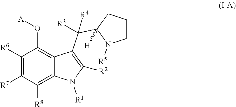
C1([R6])=C([R7])C([R8])=C2C(=C1O[A])C(C(C1([H])N([R5])CCC1)([R4])[R3])=C([R2])N2[R1]
